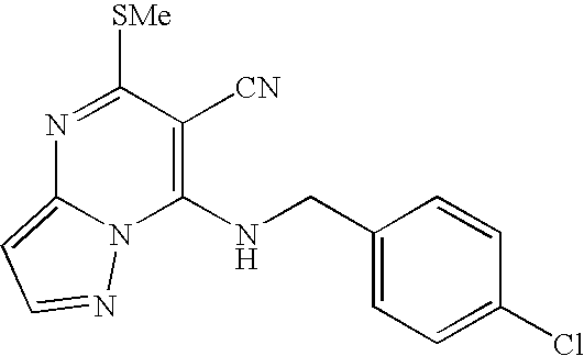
N1=C([SMe])C([CN])=C(NCC2=CC=C(Cl)C=C2)N2C1=CC=N2
